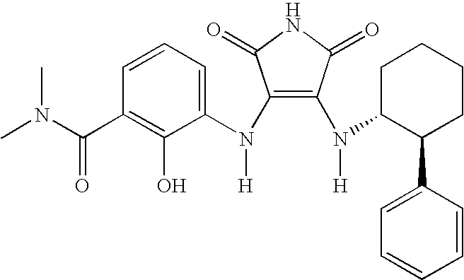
C1(N(C2=CC=CC(C(N(C)C)=O)=C2O)[H])=C(N([H])C2C(C3=CC=CC=C3)CCCC2)C(=O)NC1=O
